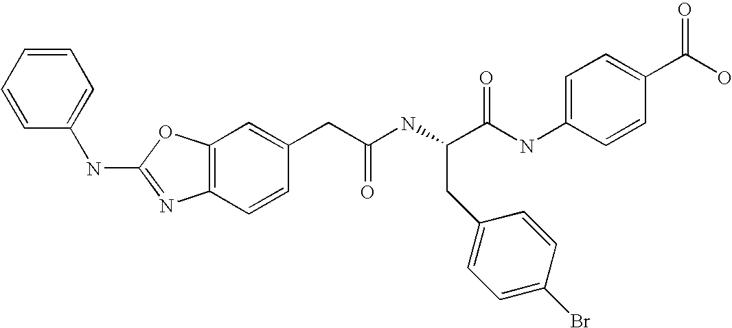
C1=C(CC(NC(C(NC2=CC=C(C(O)=O)C=C2)=O)CC2=CC=C(Br)C=C2)=O)C=CC2=C1OC(NC1=CC=CC=C1)=N2
